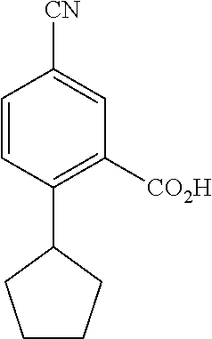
C1=CC(C2CCCC2)=C([CO2H])C=C1[CN]
